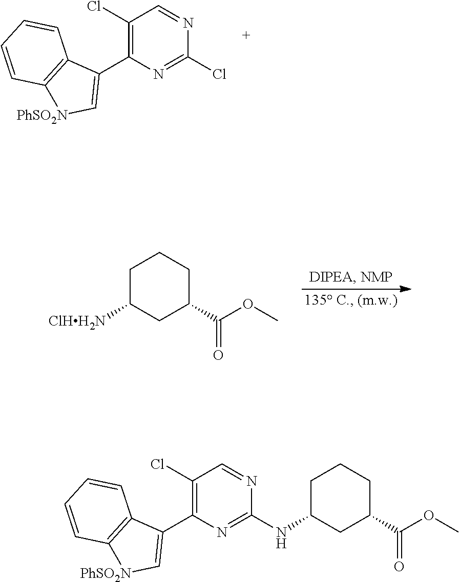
C1(Cl)=C(C2=C[PhSO2N]C3=C2C=CC=C3)N=C(Cl)N=C1.C1C([ClHH2N])CC(C(=O)OC)CC1.C1(Cl)=C(C2=C[PhSO2N]C3=C2C=CC=C3)N=C(NC2CC(C(=O)OC)CCC2)N=C1
